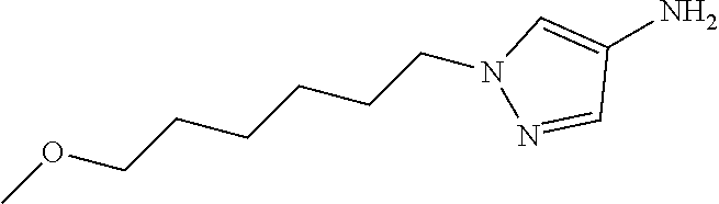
C1(N)=CN(CCCCCCOC)N=C1
